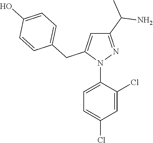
N1(C2=CC=C(Cl)C=C2Cl)N=C(C(N)C)C=C1CC1=CC=C(O)C=C1
